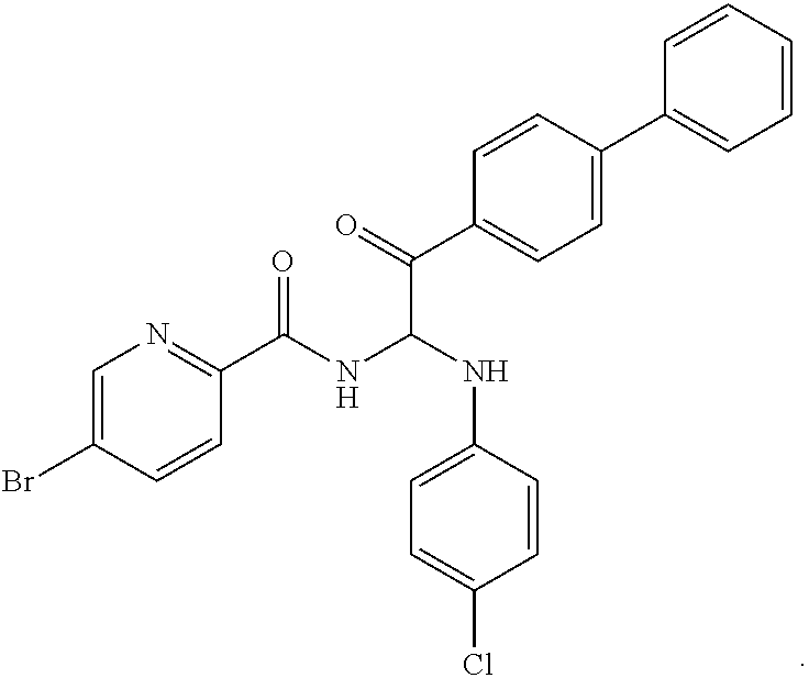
C1=C(Br)C=CC(C(NC(NC2=CC=C(Cl)C=C2)C(C2=CC=C(C3=CC=CC=C3)C=C2)=O)=O)=N1
